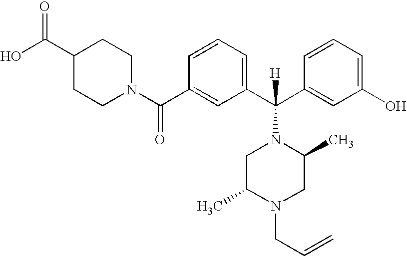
OC(C1CCN(C(C2=CC(C(C3=CC(O)=CC=C3)([H])N3CC(C)N(CC=C)CC3C)=CC=C2)=O)CC1)=O
